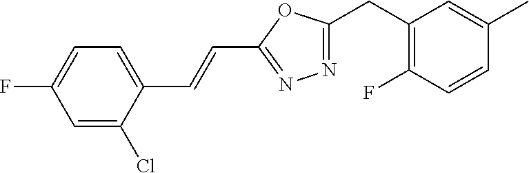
C1(CC2=NN=C(C=CC3=CC=C(F)C=C3Cl)O2)=C(F)C=CC(C)=C1
